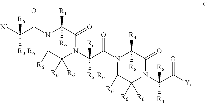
N1(C(C([X])([R6])[R0])=O)C([R6])([R6])C([R6])([R6])N(C(C(=O)N2C([R6])([R6])C([R6])([R6])N(C(C([Y])=O)([R6])[R4])C(=O)C2([R3])[R6])([R6])[R2])C(=O)C1([R1])[R6]
